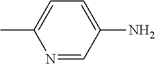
N1=CC(N)=CC=C1C
